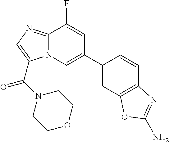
C12=NC=C(C(N3CCOCC3)=O)N1C=C(C1=CC3=C(C=C1)N=C(N)O3)C=C2F
